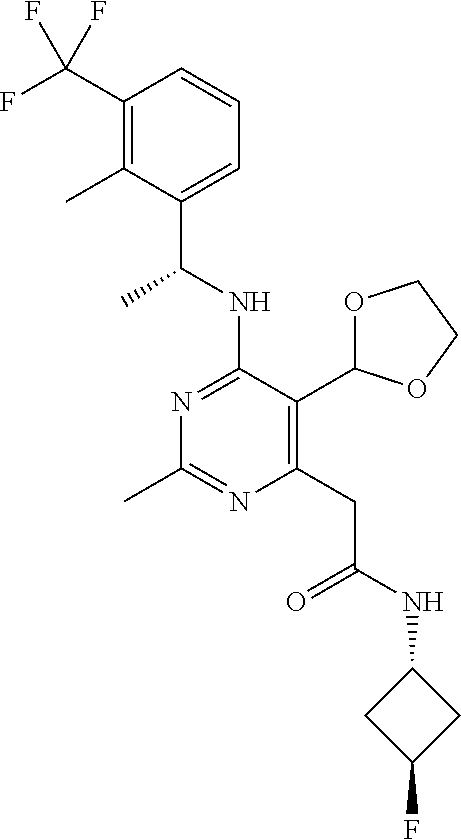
N1=C(NC(C)C2=CC=CC(C(F)(F)F)=C2C)C(C2OCCO2)=C(CC(=O)NC2CC(F)C2)N=C1C
